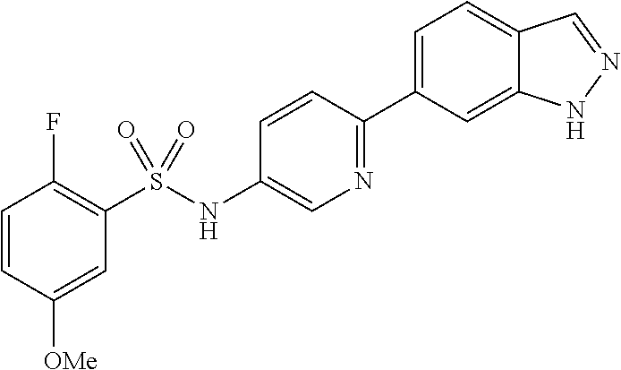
C1=CC([OMe])=CC(S(NC2=CN=C(C3=CC=C4C(=C3)NN=C4)C=C2)(=O)=O)=C1F
